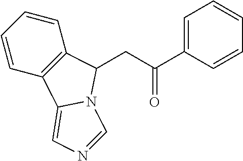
C1=CC2=C(C=C1)C(CC(C1=CC=CC=C1)=O)N1C2=CN=C1
